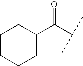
C(C(C)C)(=O)C1CCCCC1
